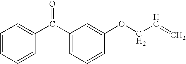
C1=CC=C(C(C2=CC=CC(OCC=C)=C2)=O)C=C1
